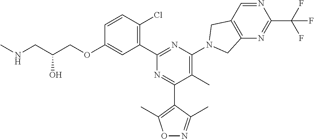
C1=CC(Cl)=C(C2=NC(N3CC4=C(N=C(C(F)(F)F)N=C4)C3)=C(C)C(C3=C(C)ON=C3C)=N2)C=C1OCC(CNC)O
